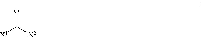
[X1]C(=O)[X2]
